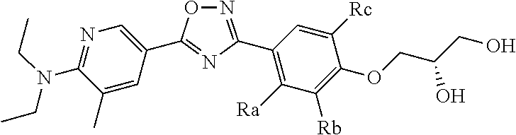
N1=C(N(CC)CC)C(C)=CC(C2=NC(C3=C([Ra])C([Rb])=C(OCC(CO)O)C([Rc])=C3)=NO2)=C1
